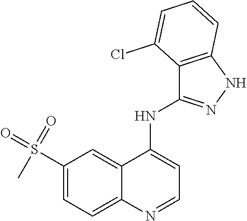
S(C1=CC=C2C(=C1)C(NC1=NNC3=C1C(Cl)=CC=C3)=CC=N2)(=O)(=O)C
